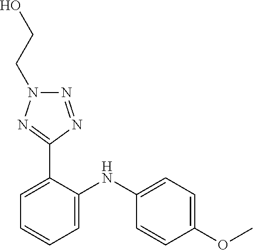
C1=C(NC2=CC=CC=C2C2=NN(CCO)N=N2)C=CC(OC)=C1
